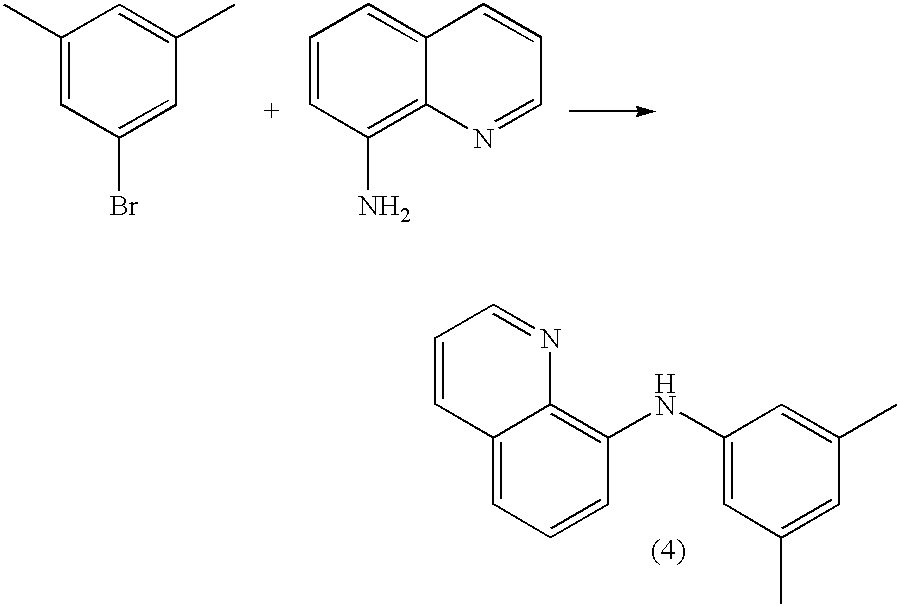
C12=CC=CC(NC3=CC(C)=CC(C)=C3)=C1N=CC=C2.C1(C)=CC(Br)=CC(C)=C1.C1=CC(N)=C2C(=C1)C=CC=N2
